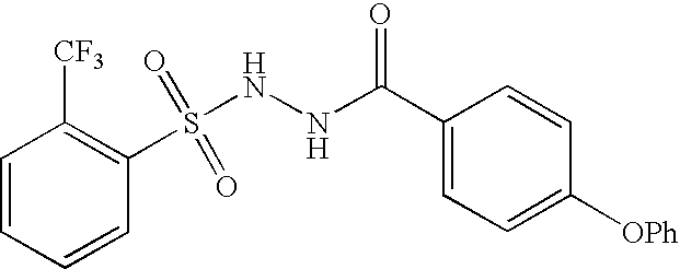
C1=CC(S(NNC(C2=CC=C([OPh])C=C2)=O)(=O)=O)=C([CF3])C=C1
